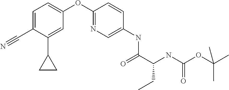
C1(OC2=NC=C(NC(C(NC(OC(C)(C)C)=O)CC)=O)C=C2)=CC=C(C#N)C(C2CC2)=C1
